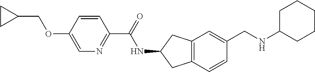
C1(OCC2CC2)=CN=C(C(=O)NC2CC3=C(C2)C=C(CNC2CCCCC2)C=C3)C=C1
